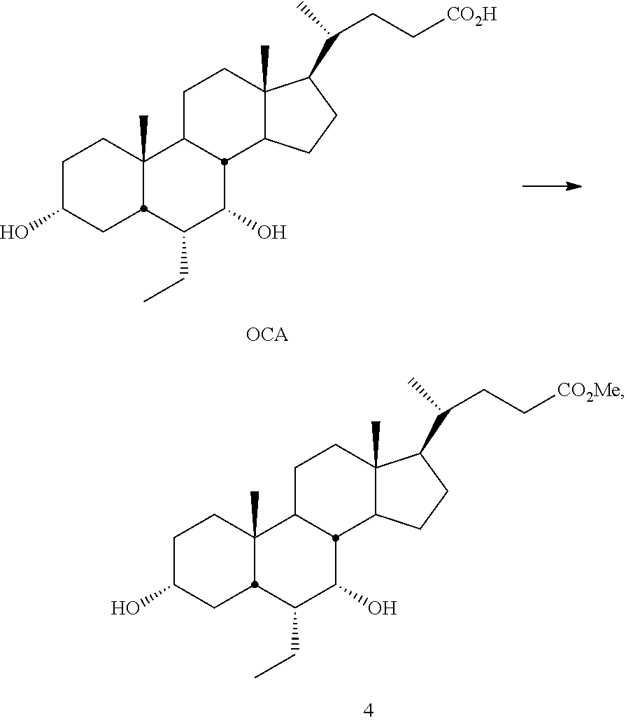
C1C(O)CC2C(C)(C1)C1CCC3(C)C(CCC3C(CC[CO2H])C)C1C(O)C2CC.C1C(O)CC2C(C)(C1)C1CCC3(C)C(CCC3C(CC[CO2Me])C)C1C(O)C2CC
